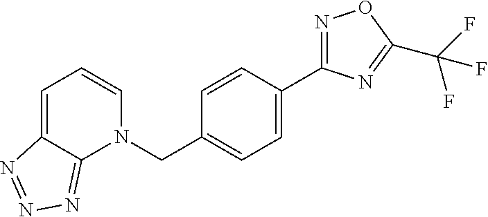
N1(CC2=CC=C(C3=NOC(C(F)(F)F)=N3)C=C2)C2=NN=NC2=CC=C1
